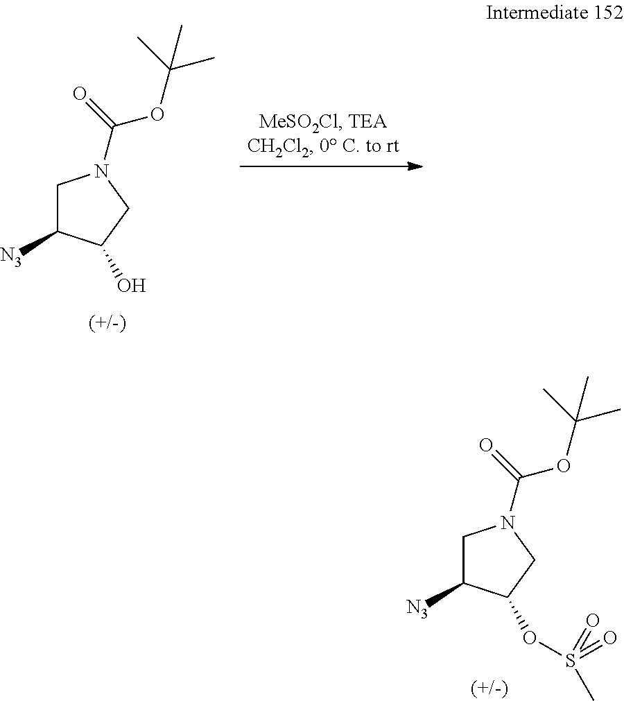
C1C([N3])C(O)CN1C(=O)OC(C)(C)C.C1C([N3])C(OS(=O)(=O)C)CN1C(=O)OC(C)(C)C
